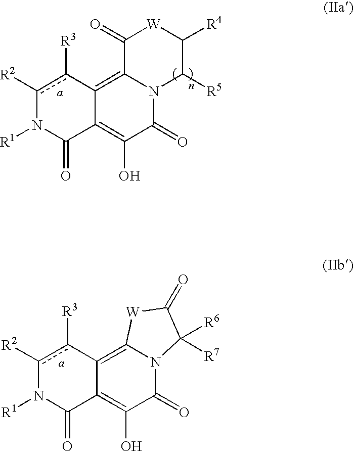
c1([R2])c([R3])C2=C3N(C(=O)C(O)=C2C(=O)N1[R1])C([R6])([R7])C(=O)[W]3.c1([R2])c([R3])C2=C3N(C(=O)C(O)=C2C(=O)N1[R1])C([R5])C([R4])[W]C3=O
